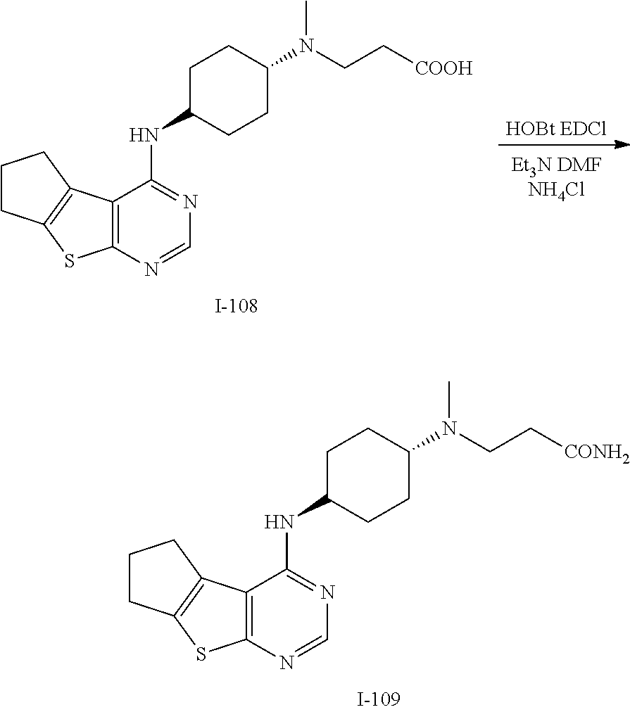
C12=C(N=CN=C1NC1CCC(N(C)CC[CONH2])CC1)SC1=C2CCC1.[HOBt EDCl].C12=C(N=CN=C1NC1CCC(N(C)CC[COOH])CC1)SC1=C2CCC1
